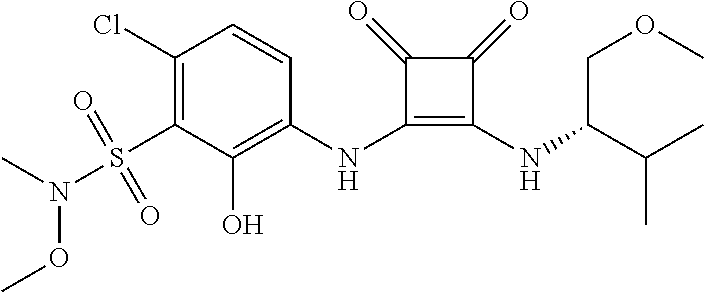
C1(Cl)=C(S(=O)(=O)N(C)OC)C(O)=C(NC2=C(NC(COC)C(C)C)C(=O)C2=O)C=C1
